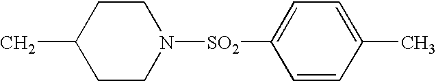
C1CN([SO2]C2=CC=C(C)C=C2)CCC1C
